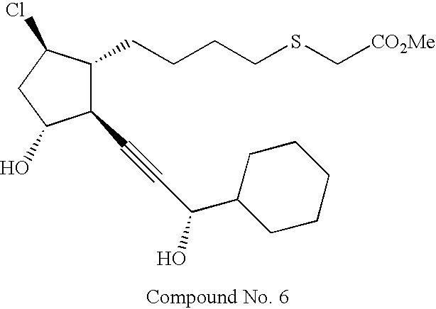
C1(C#CC(C2CCCCC2)O)C(CCCCSC[CO2Me])C(Cl)CC1O
